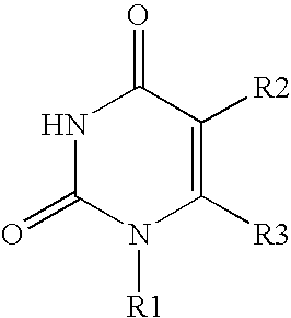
N1C(=O)N([R1])C([R3])=C([R2])C1=O
